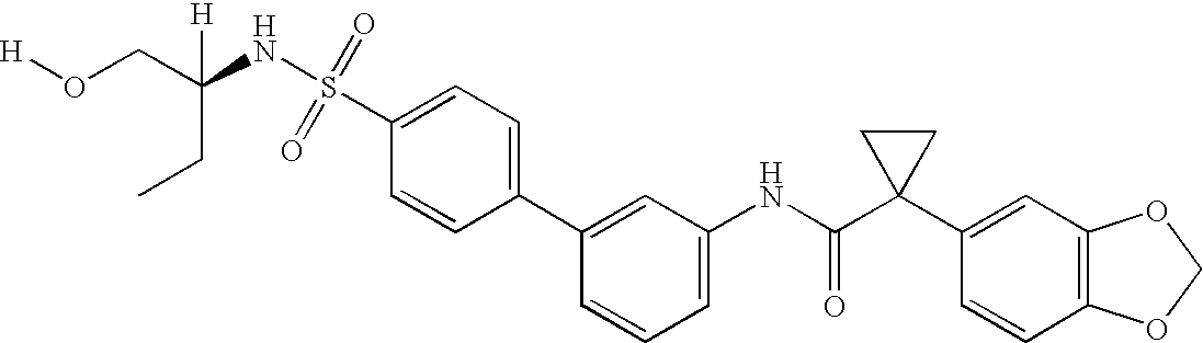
C1(NC(C2(C3=CC4=C(C=C3)OCO4)CC2)=O)=CC=CC(C2=CC=C(S(NC(CO[H])([H])CC)(=O)=O)C=C2)=C1
